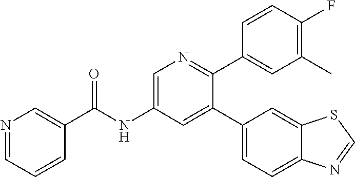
C(NC1=CN=C(C2=CC(C)=C(F)C=C2)C(C2=CC=C3C(=C2)SC=N3)=C1)(=O)C1=CN=CC=C1
